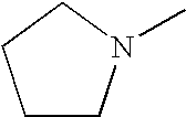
C1CN(C)CC1
